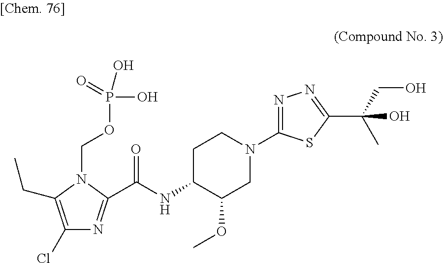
C1(Cl)=C(CC)N(COP(O)(=O)O)C(C(NC2CCN(C3=NN=C(C(CO)(C)O)S3)CC2OC)=O)=N1
